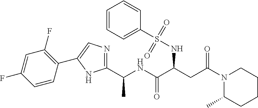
C(C)(NC(=O)C(NS(=O)(C1=CC=CC=C1)=O)CC(N1C(C)CCCC1)=O)C1=NC=C(C2=C(F)C=C(F)C=C2)N1
